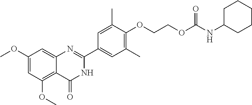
C1(OC)=CC(OC)=C2C(=C1)N=C(C1=CC(C)=C(OCCOC(NC3CCCCC3)=O)C(C)=C1)NC2=O
